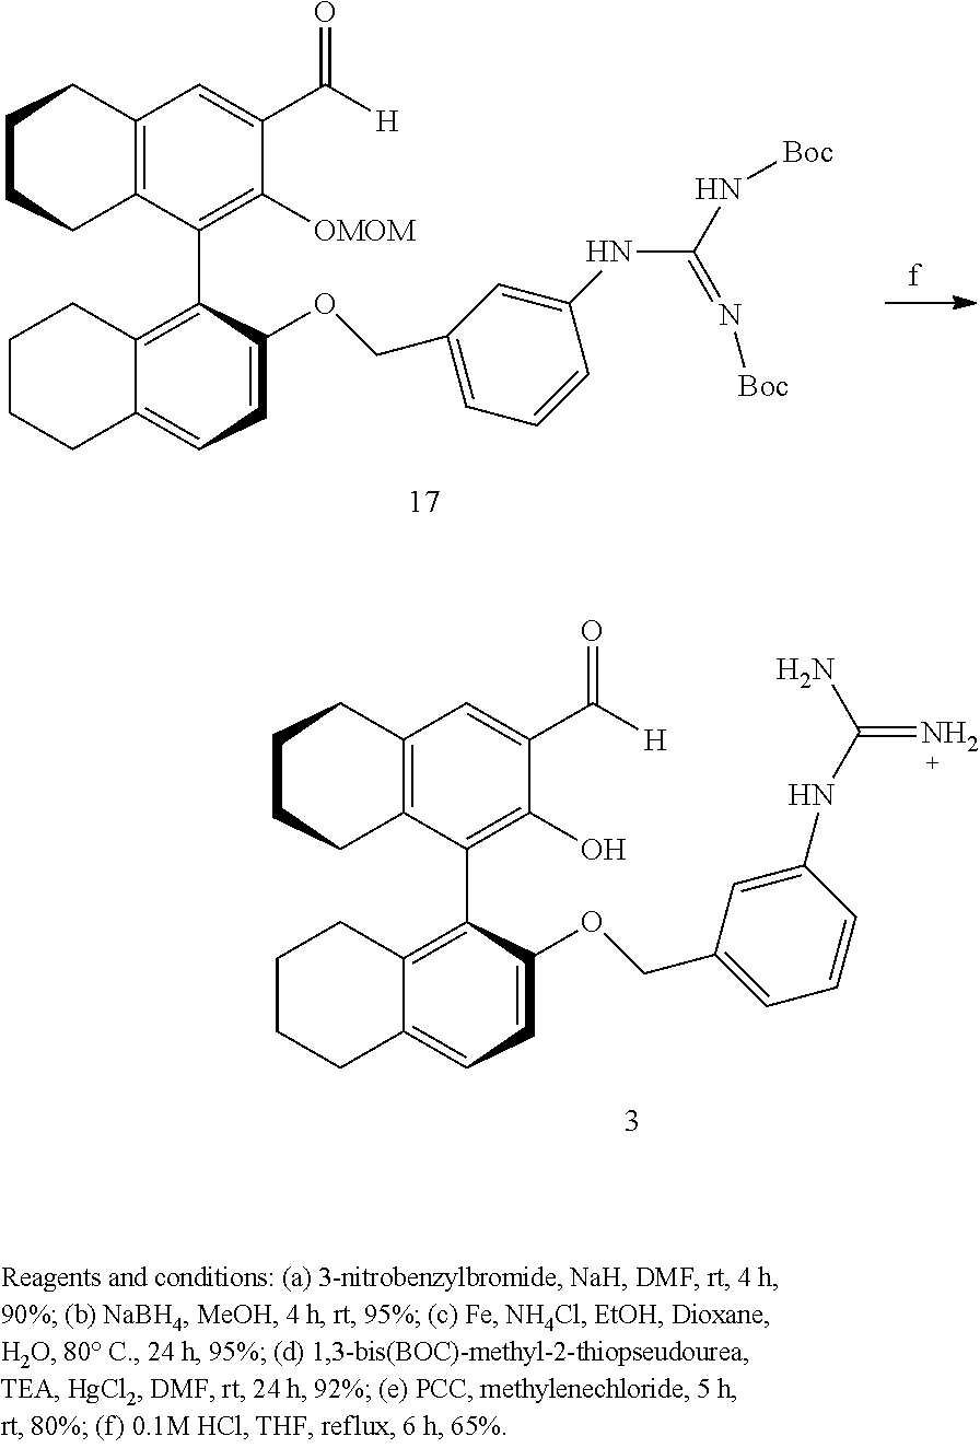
C1CCC2=C(C1)C=C(C([H])=O)C(O)=C2C1=C2C(=CC=C1OCC1=CC=CC(NC(N)=N)=C1)CCCC2.C1CCC2=C(C1)C=C(C([H])=O)C([OMOM])=C2C1=C2C(=CC=C1OCC1=CC=CC(NC(N[Boc])=N[Boc])=C1)CCCC2
